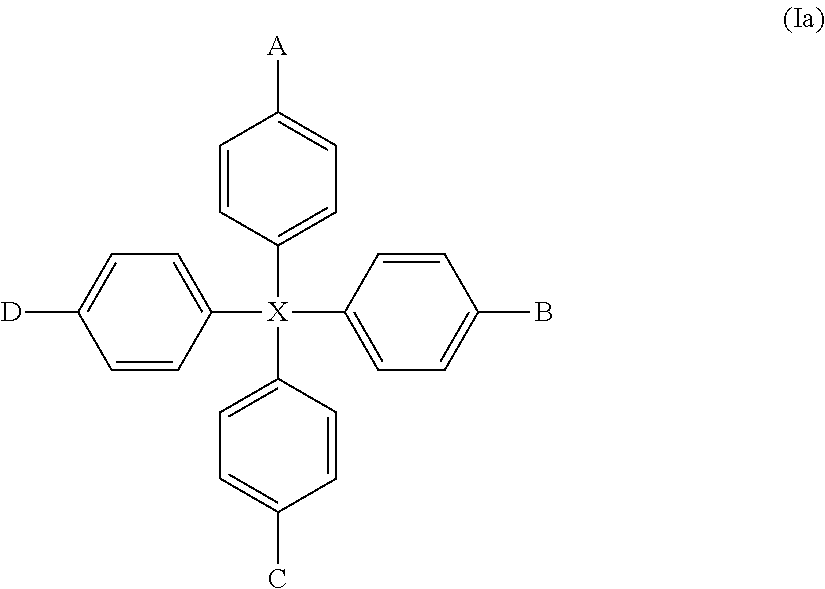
C1=CC([X](C2=CC=C(B)C=C2)(C2=CC=C([D])C=C2)C2=CC=C(C)C=C2)=CC=C1[A]
